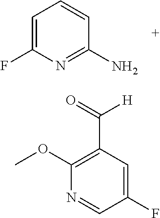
C1=C(F)N=C(N)C=C1.C1(OC)=C(C([H])=O)C=C(F)C=N1
